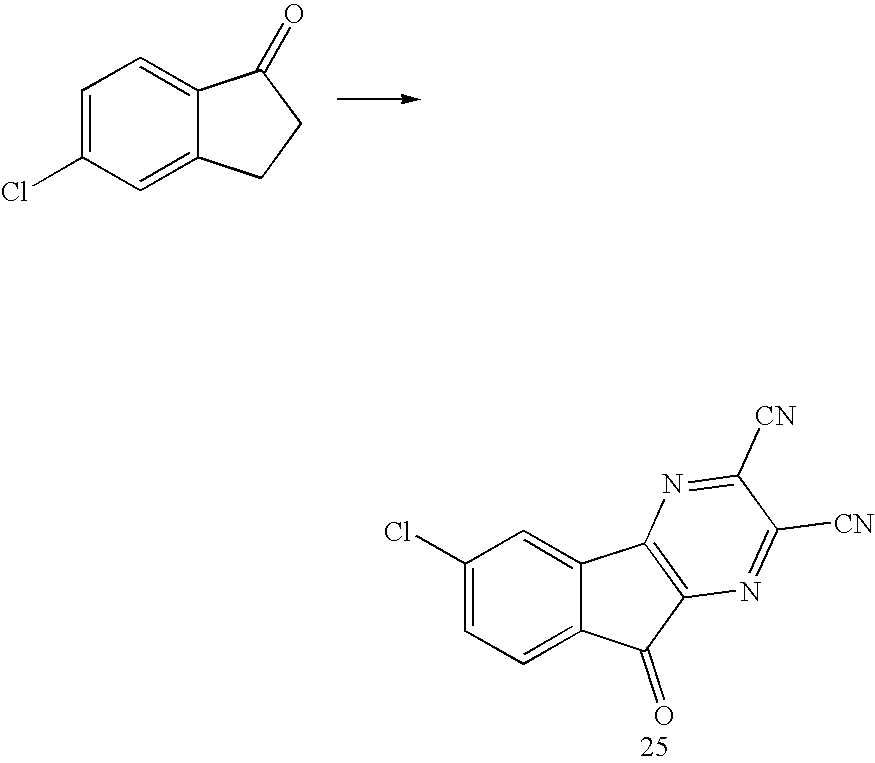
C1=C(Cl)C=C2C(=C1)C(=O)CC2.C1(Cl)=CC=C2C(=C1)C1=C(C2=O)N=C([CN])C([CN])=N1
